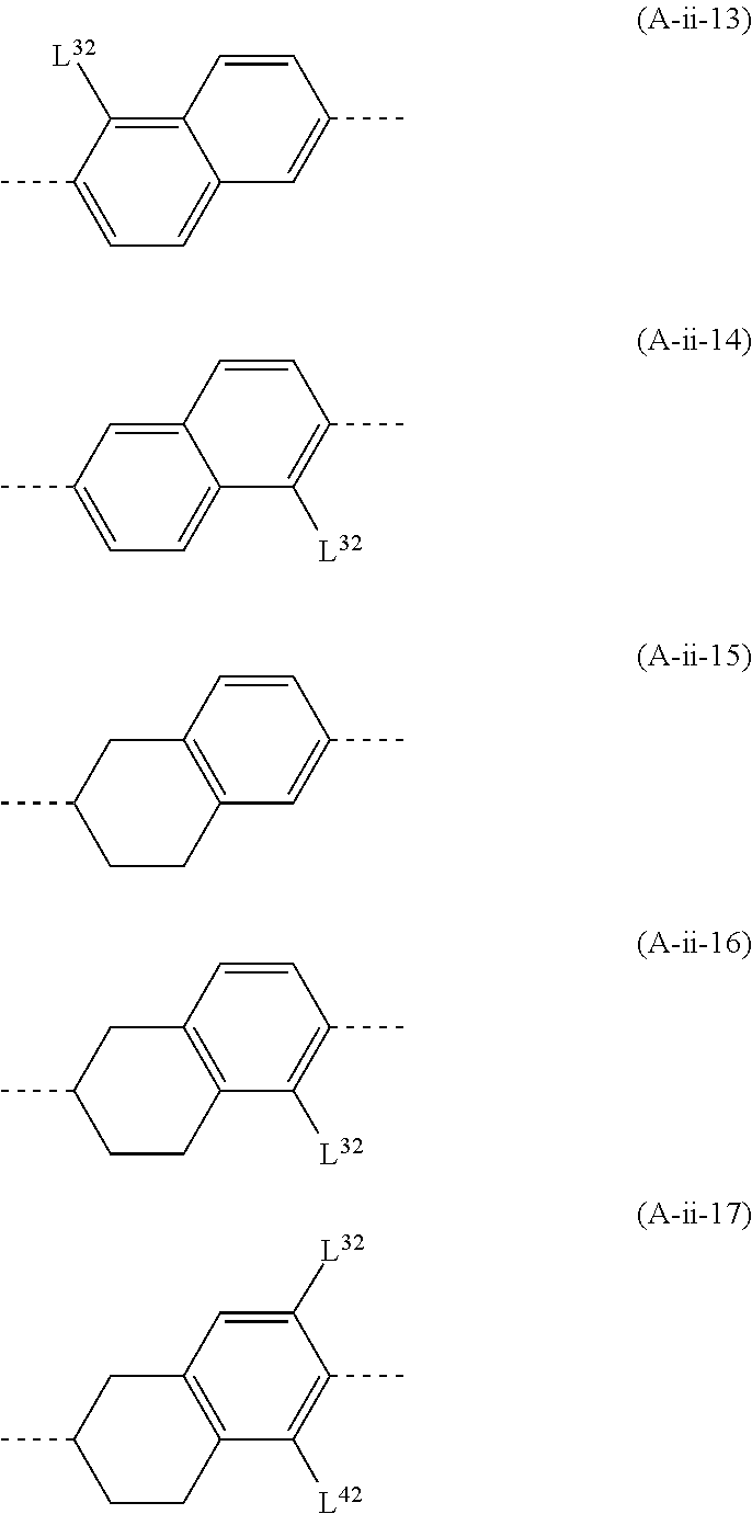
C12=C([L32])C(C)=CC=C1C=C(C)C=C2.C12=CC(C)=CC=C1C([L32])=C(C)C=C2.C12=C(C=C(C)C=C1)CCC(C)C2.C12=C(C([L32])=C(C)C=C1)CCC(C)C2.C12=C(C([L42])=C(C)C([L32])=C1)CCC(C)C2
